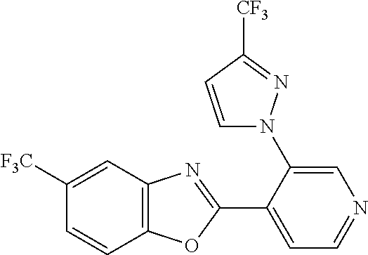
C1=C(N2C=CC([CF3])=N2)C(C2=NC3=C(O2)C=CC([F3C])=C3)=CC=N1
